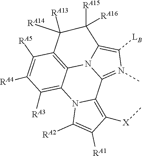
C12=N(C)C([LB])=C3N1C1=C(C([RA5])=C([RA4])C([RA3])=C1N1C2=C([X]C)C([RA1])=C1[RA2])C([RA13])([RA14])C3([RA15])[RA16]
